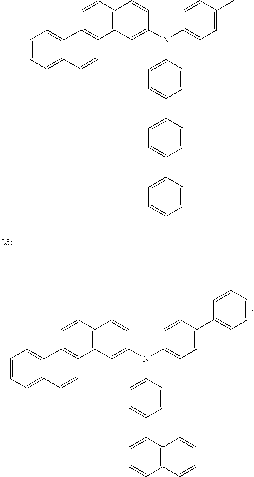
C1=CC=C2C(=C1)C1=C(C=C2)C2=C(C=C1)C=CC(N(C1=CC=C(C3=CC=CC=C3)C=C1)C1=CC=C(C3=CC=CC4=C3C=CC=C4)C=C1)=C2.C1=CC=C2C(=C1)C1=C(C=C2)C2=C(C=C1)C=CC(N(C1=C(C)C=C(C)C=C1)C1=CC=C(C3=CC=C(C4=CC=CC=C4)C=C3)C=C1)=C2.[C5:]
